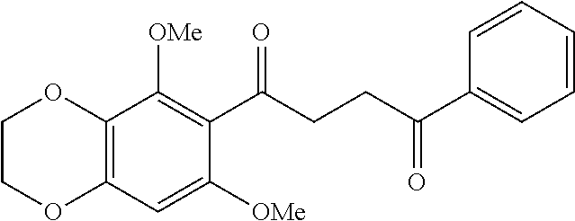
C12=C(C=C([OMe])C(C(CCC(C3=CC=CC=C3)=O)=O)=C1[OMe])OCCO2
